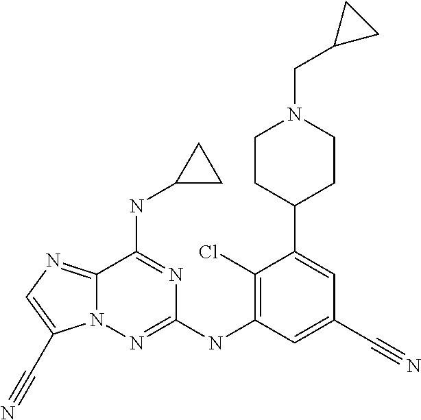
C12=NC=C(C#N)N1N=C(NC1=C(Cl)C(C3CCN(CC4CC4)CC3)=CC(C#N)=C1)N=C2NC1CC1
